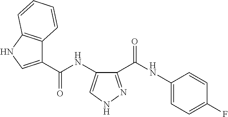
C(NC1=CNN=C1C(NC1=CC=C(F)C=C1)=O)(=O)C1=CNC2=C1C=CC=C2
